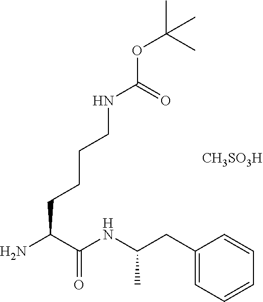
NC(C(NC(CC1=CC=CC=C1)C)=O)CCCCNC(OC(C)(C)C)=O.[CH3SO3H]
